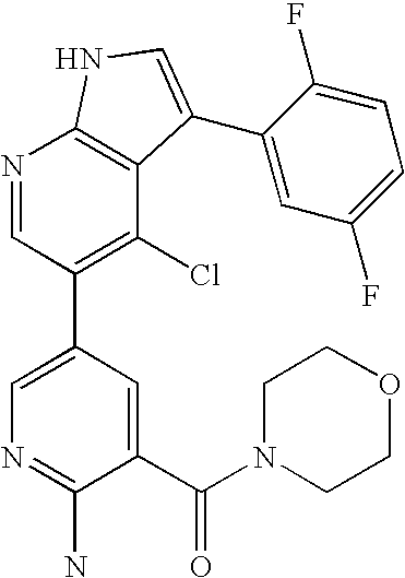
N1=CC(C2=CN=C(N)C(C(=O)N3CCOCC3)=C2)=C(Cl)C2=C1NC=C2C1=CC(F)=CC=C1F
